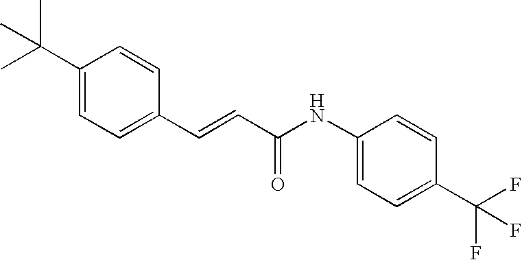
C(=CC(=O)NC1=CC=C(C(F)(F)F)C=C1)C1=CC=C(C(C)(C)C)C=C1
